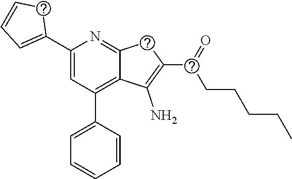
C1(C2=CC=CS2)=CC(C2=CC=CC=C2)=C2C(=N1)SC(S(CCCCC)=O)=C2N
